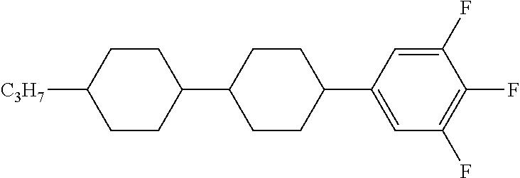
C1(C2CCC(C3CCC([C3H7])CC3)CC2)=CC(F)=C(F)C(F)=C1
